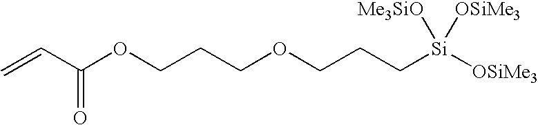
C=CC(OCCCOCCC[Si]([OSiMe3])([Me3SiO])[OSiMe3])=O
